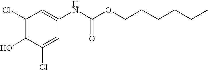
C1(Cl)=C(O)C(Cl)=CC(NC(OCCCCCC)=O)=C1
